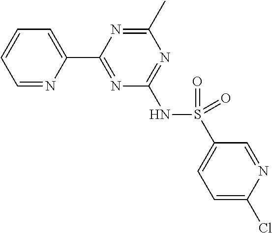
C1=NC(C2=NC(NS(=O)(C3=CC=C(Cl)N=C3)=O)=NC(C)=N2)=CC=C1
